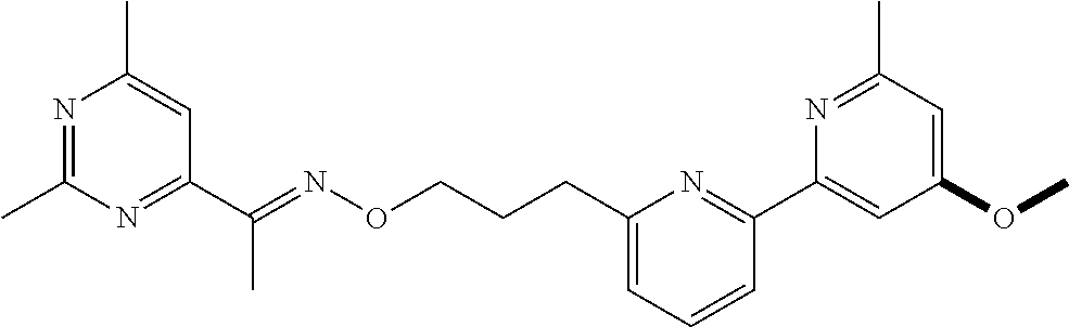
N1=C(C)N=C(C(=NOCCCC2=CC=CC(C3=CC(OC)=CC(C)=N3)=N2)C)C=C1C
